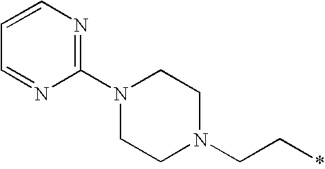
C1N(C2=NC=CC=N2)CCN(CC*)C1
